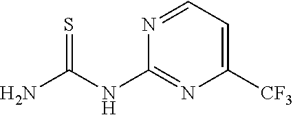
C1=NC(NC(N)=S)=NC([CF3])=C1
